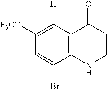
C1([H])=C([F3CO])C=C(Br)C2=C1C(=O)CCN2
